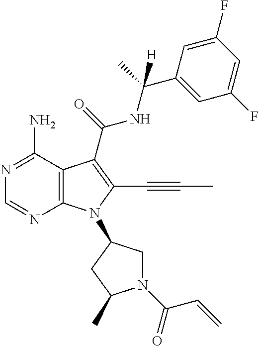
N1=C(N)C2=C(N=C1)N(C1CN(C(C=C)=O)C(C)C1)C(C#CC)=C2C(=O)NC(C)(C1=CC(F)=CC(F)=C1)[H]
